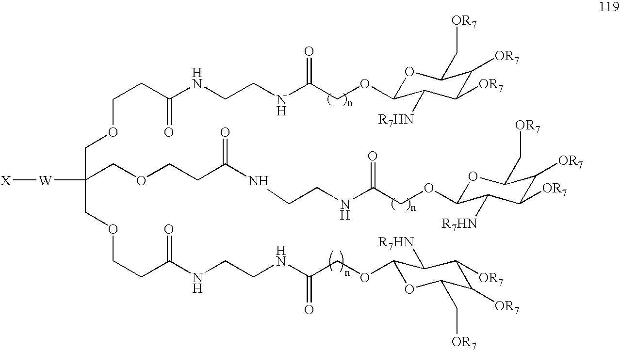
[W](C(COCCC(=O)NCCNC(COC1OC(C[OR7])C([OR7])C([OR7])C1[R7HN])=O)(COCCC(=O)NCCNC(=O)COC1OC(C[OR7])C([OR7])C([OR7])C1[R7HN])COCCC(NCCNC(COC1OC(C[OR7])C([OR7])C([OR7])C1[R7HN])=O)=O)[X]
